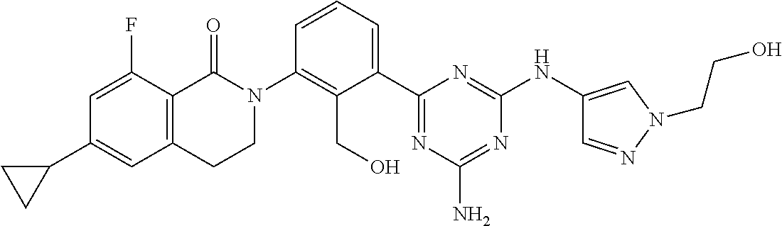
N1(C2=C(CO)C(C3=NC(N)=NC(NC4=CN(CCO)N=C4)=N3)=CC=C2)C(=O)C2=C(CC1)C=C(C1CC1)C=C2F
